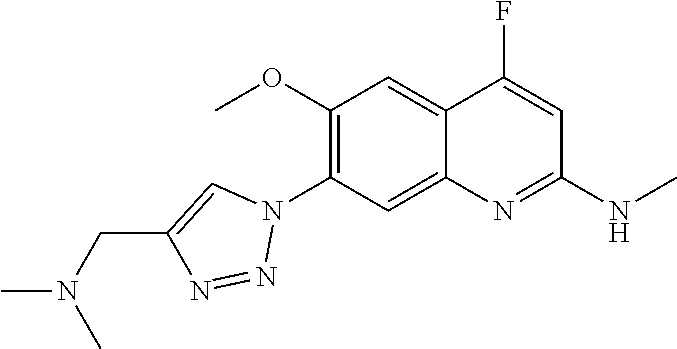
C12=CC(N3C=C(CN(C)C)N=N3)=C(OC)C=C1C(F)=CC(NC)=N2
